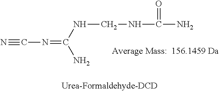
N(C(N)=NC#N)CNC(=O)N
